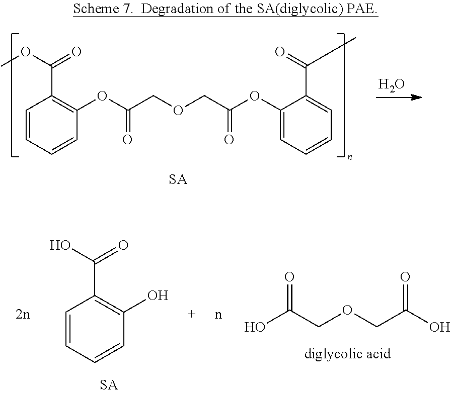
C1=CC=CC(O)=C1C(O)=O.OC(COCC(O)=O)=O.O.C1=CC=CC(OC(=O)COCC(OC2=CC=CC=C2C(=O)C)=O)=C1C(OC)=O
